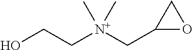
C([N+](CC1OC1)(C)C)CO
